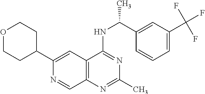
N1=C(NC(C2=CC(C(F)(F)F)=CC=C2)C)C2=C(N=C1C)C=NC(C1CCOCC1)=C2
